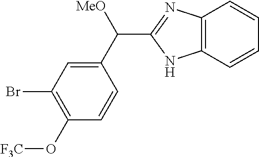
C12=C(C=CC=C1)NC(C(C1=CC(Br)=C(O[F3C])C=C1)[MeO])=N2
